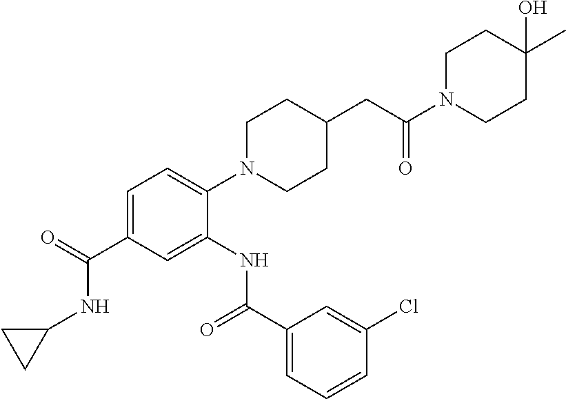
C1=C(C(=O)NC2CC2)C=C(NC(C2=CC=CC(Cl)=C2)=O)C(N2CCC(CC(=O)N3CCC(O)(C)CC3)CC2)=C1
